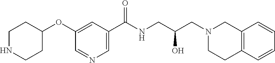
C1(OC2CCNCC2)=CC(C(NCC(CN2CCC3=C(C2)C=CC=C3)O)=O)=CN=C1
